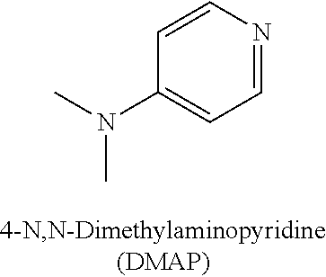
CN(C1=CC=NC=C1)C
